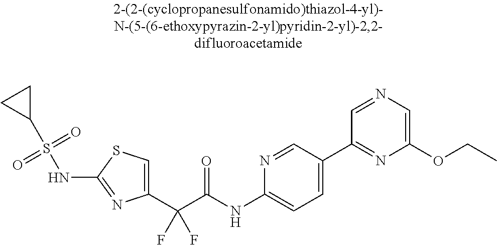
C1(C(C(NC2=CC=C(C3=NC(OCC)=CN=C3)C=N2)=O)(F)F)=CSC(NS(C2CC2)(=O)=O)=N1
